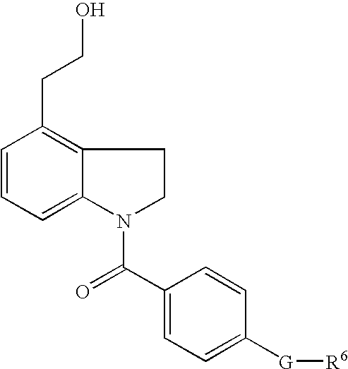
C1=CC=C2C(=C1CCO)CCN2C(C1=CC=C([G][R6])C=C1)=O
